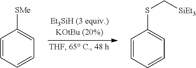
C1=CC=CC=C1SC[SiEt3].C1=CC=CC=C1[SMe]
